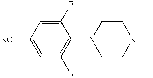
C1(F)=CC([NC])=CC(F)=C1N1CCN(C)CC1
